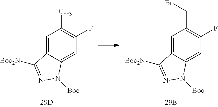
C1=C2C(=CC(F)=C1CBr)N([Boc])N=C2[Boc2N].C1=C2C(=CC(F)=C1C)N([Boc])N=C2[Boc2N]
